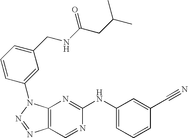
C12=C(N(C3=CC(CNC(CC(C)C)=O)=CC=C3)N=N1)N=C(NC1=CC=CC(C#N)=C1)N=C2
